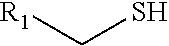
[R1]CS
